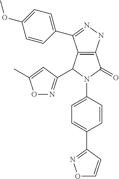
C12=C(C(C3=CC=C(OC)C=C3)=NN1)C(C1=NOC(C)=C1)N(C1=CC=C(C3=NOC=C3)C=C1)C2=O
